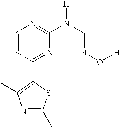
N1=C(C)SC(C2=NC(N(C=NO[H])[H])=NC=C2)=C1C
